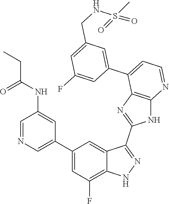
C1=NC=C(C2=CC(F)=C3C(=C2)C(C2=NC4=C(N2)N=CC=C4C2=CC(CNS(=O)(C)=O)=CC(F)=C2)=NN3)C=C1NC(=O)CC
